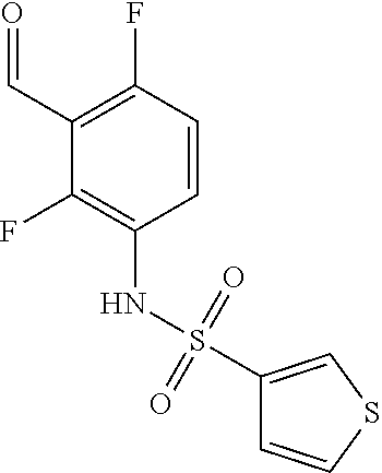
C1=CC(F)=C(C=O)C(F)=C1NS(=O)(=O)C1=CSC=C1
